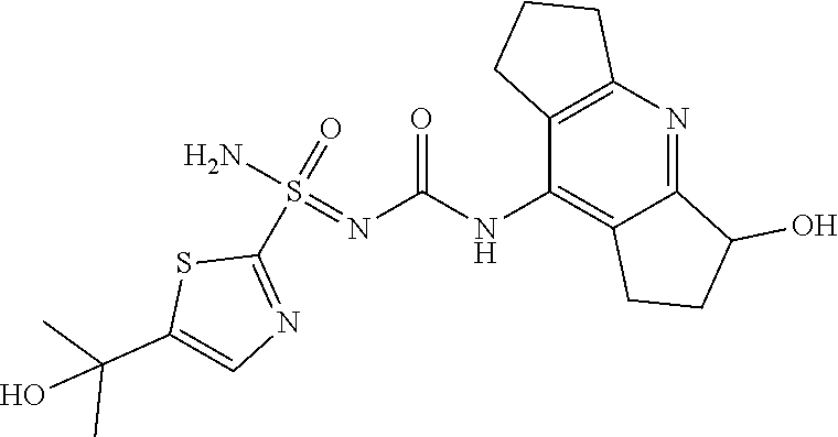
OC(C)(C)C1=CN=C(S(=O)(N)=NC(NC2=C3CCC(O)C3=NC3=C2CCC3)=O)S1
